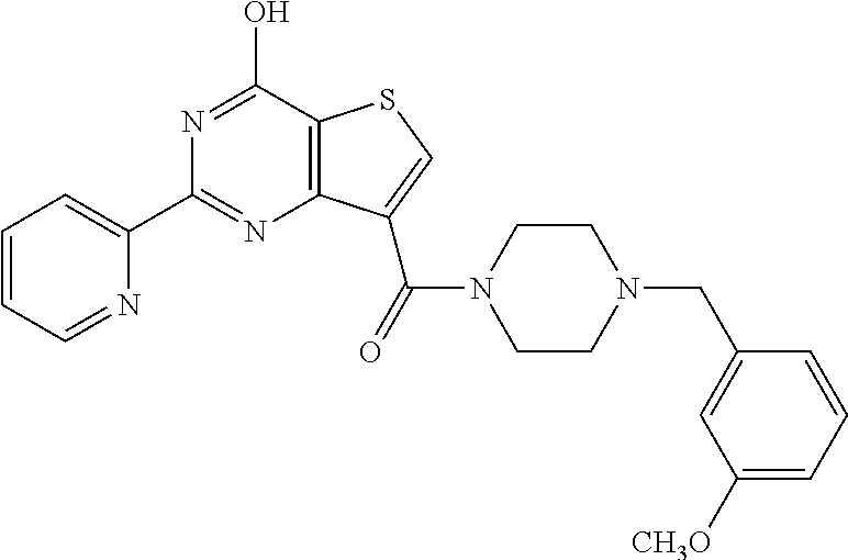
C1(C2=CC=CC=N2)=NC2=C(C(O)=N1)SC=C2C(=O)N1CCN(CC2=CC([CH3O])=CC=C2)CC1
